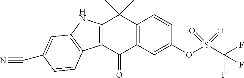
C12=C(C(=O)C3=C(C1(C)C)C=CC(OS(C(F)(F)F)(=O)=O)=C3)C1=C(N2)C=C(C#N)C=C1
